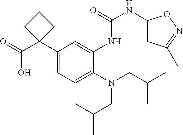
C1(N(CC(C)C)CC(C)C)=CC=C(C2(C(=O)O)CCC2)C=C1NC(NC1=CC(C)=NO1)=O
